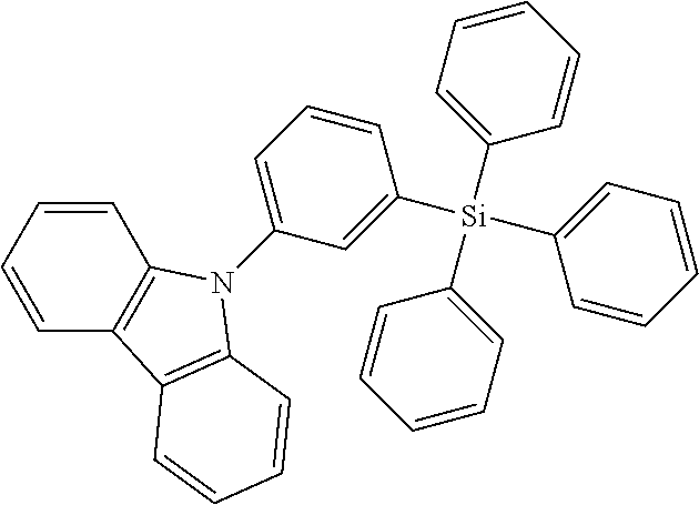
C1=CC=CC2=C1N(C1=CC=CC([Si](C3=CC=CC=C3)(C3=CC=CC=C3)C3=CC=CC=C3)=C1)C1=C2C=CC=C1
